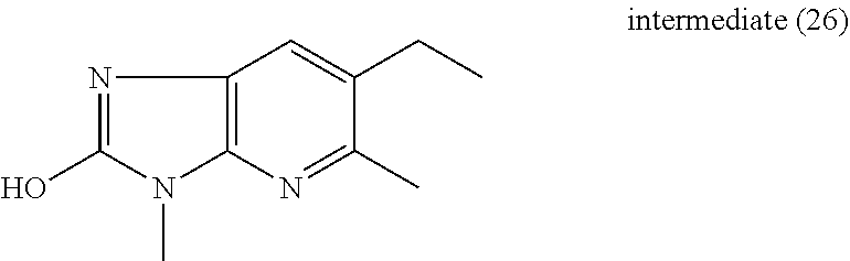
N1=C(O)N(C)C2=C1C=C(CC)C(C)=N2
